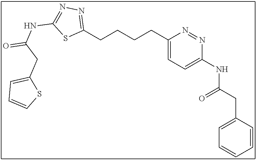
C1(CCCCC2=CC=C(NC(CC3=CC=CC=C3)=O)N=N2)=NN=C(NC(=O)CC2=CC=CS2)S1
